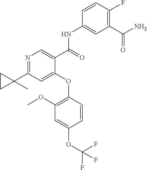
C1(OC2=C(OC)C=C(OC(F)(F)F)C=C2)=CC(C2(C)CC2)=NC=C1C(=O)NC1=CC(C(N)=O)=C(F)C=C1
